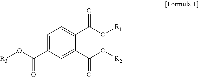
C1=C(C(O[R3])=O)C=C(C(O[R2])=O)C(C(O[R1])=O)=C1
